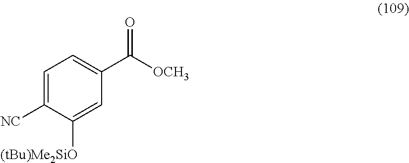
C1=C([NC])C([(tBu)Me2SiO])=CC(C(=O)[OCH3])=C1
